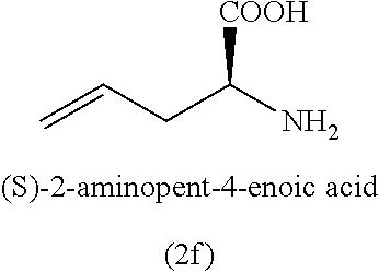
C=CCC(N)[COOH]
